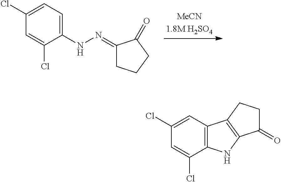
C1(Cl)=CC=C(NN=C2CCCC2=O)C(Cl)=C1.C1(Cl)=CC2=C(C(Cl)=C1)NC1=C2CCC1=O
